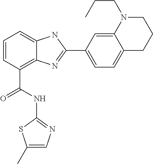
C1=CC(C(NC2=NC=C(C)S2)=O)=C2C(=C1)NC(C1=CC=C3C(=C1)N(CCC)CCC3)=N2
